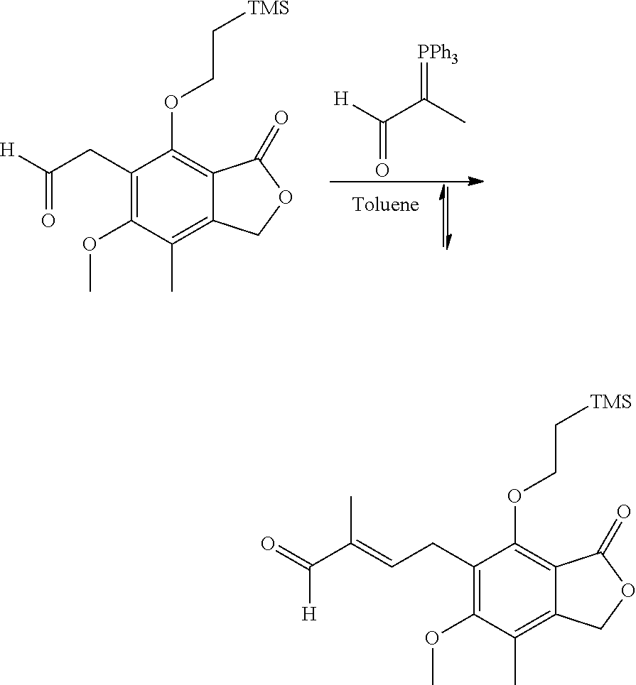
[H]C(C(C)=[PPh3])=O.C1(CC([H])=O)=C(OC)C(C)=C2C(=C1OCC[TMS])C(=O)OC2.C1(CC=C(C(=O)[H])C)=C(OC)C(C)=C2C(=C1OCC[TMS])C(=O)OC2
